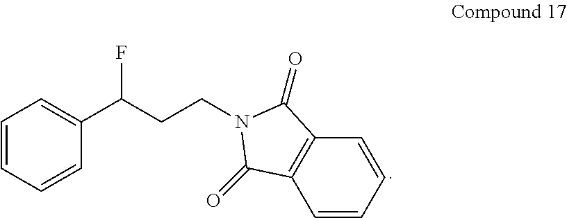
C1=CC=CC(C(CCN2C(=O)C3=C(C=CC=C3)C2=O)F)=C1
